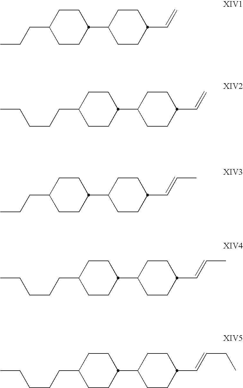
C1CC(C2CCC(C=C)CC2)CCC1CCC.C1CC(C2CCC(C=C)CC2)CCC1CCCCC.C1CC(C2CCC(C=CC)CC2)CCC1CCC.C1CC(C2CCC(C=CC)CC2)CCC1CCCCC.C1CC(C2CCC(C=CCC)CC2)CCC1CCCCC
